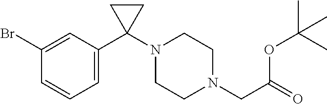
C1(Br)=CC(C2(N3CCN(CC(=O)OC(C)(C)C)CC3)CC2)=CC=C1
